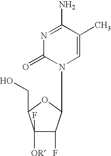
C1(F)([OR])C(F)C(N2C=C(C)C(N)=NC2=O)OC1CO
